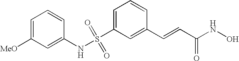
C1=C(S(NC2=CC([MeO])=CC=C2)(=O)=O)C=C(C=CC(NO)=O)C=C1
